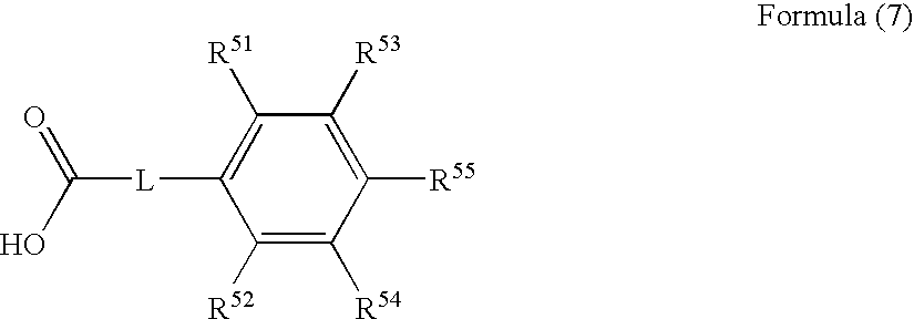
C1([L]C(=O)O)=C([R51])C([R53])=C([R55])C([R54])=C1[R52]
